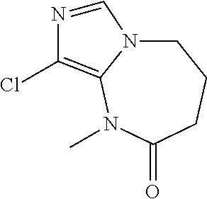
C1N2C(=C(Cl)N=C2)N(C)C(=O)CC1
